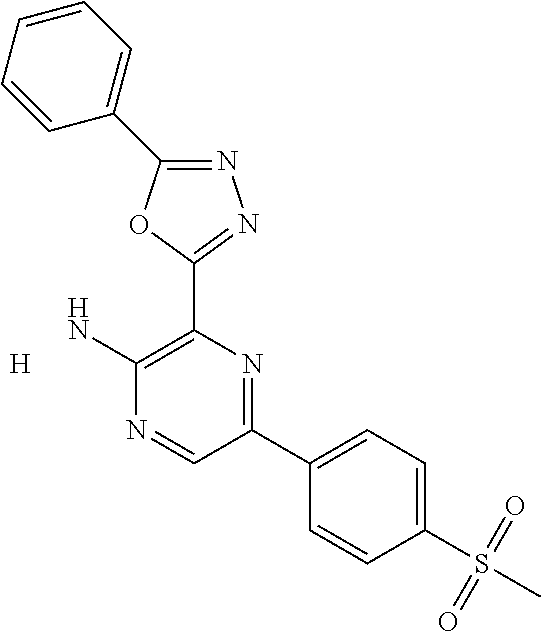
N1=C(C2=CC=CC=C2)OC(C2=C(N)N=CC(C3=CC=C(S(C)(=O)=O)C=C3)=N2)=N1.[H]
